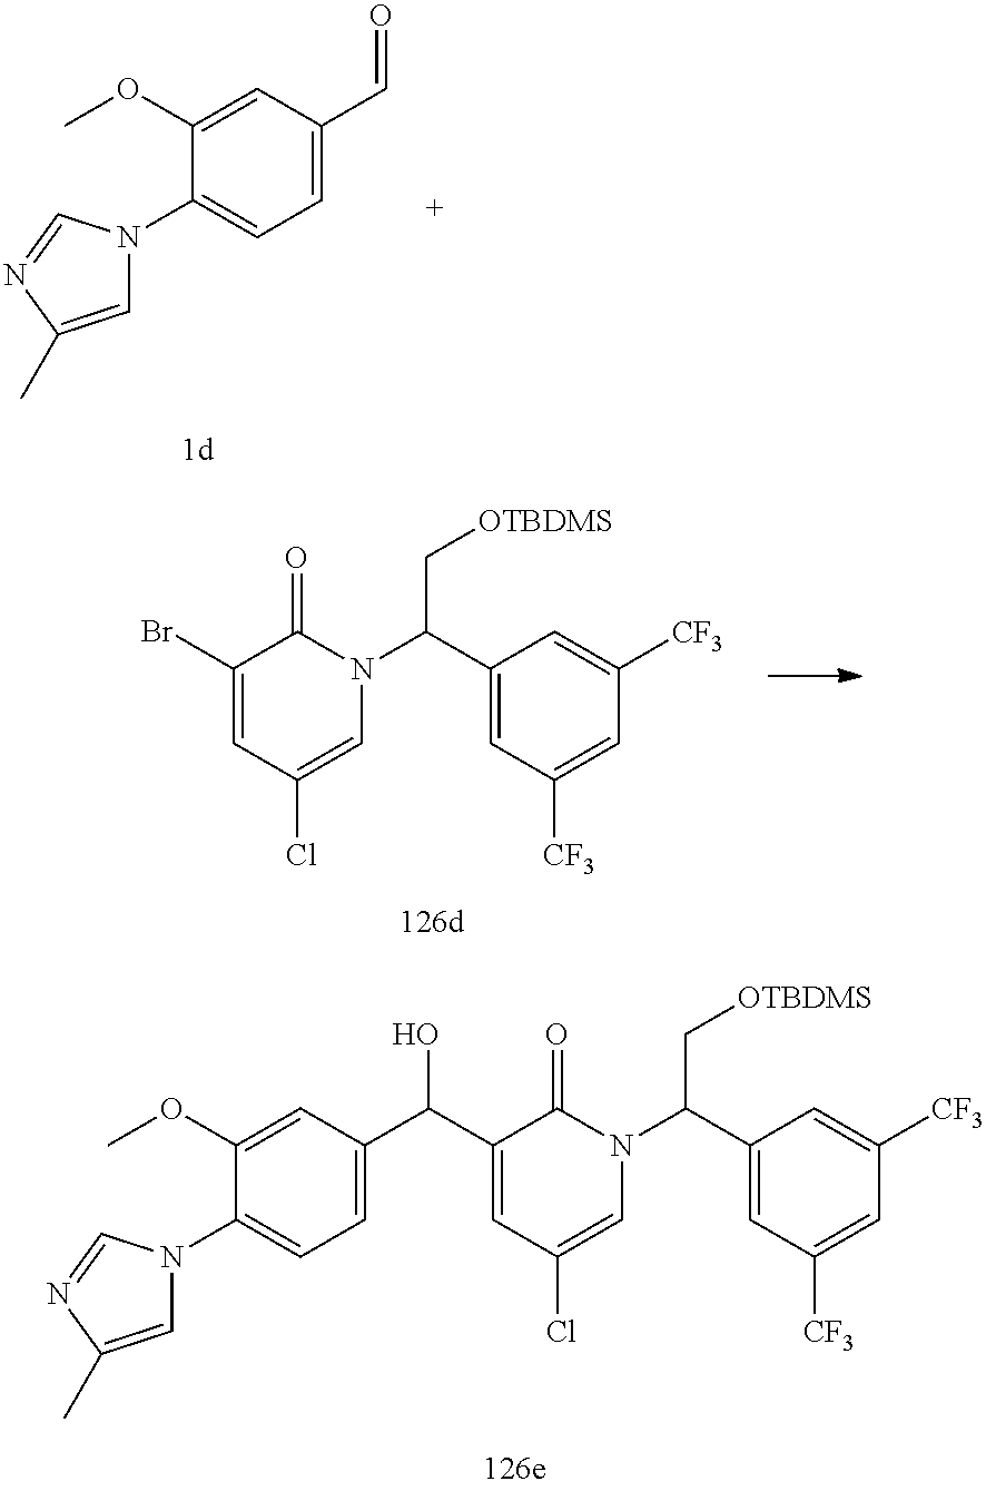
C1(C(O)C2=CC=C(N3C=C(C)N=C3)C(OC)=C2)=CC(Cl)=CN(C(C2=CC([CF3])=CC([CF3])=C2)C[OTBDMS])C1=O.O=CC1=CC=C(N2C=C(C)N=C2)C(OC)=C1.C1(Br)=CC(Cl)=CN(C(C2=CC([CF3])=CC([CF3])=C2)C[OTBDMS])C1=O
